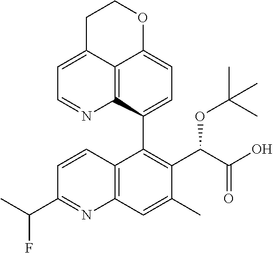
C12=C3C(C4=C(C(C(O)=O)OC(C)(C)C)C(C)=CC5=C4C=CC(C(C)F)=N5)=CC=C1OCCC2=CC=N3
